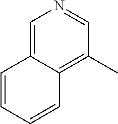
C1=C2C(=C(C)C=N1)C=CC=C2
